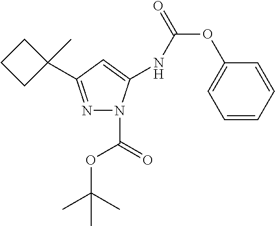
N1=C(C2(C)CCC2)C=C(NC(OC2=CC=CC=C2)=O)N1C(=O)OC(C)(C)C
